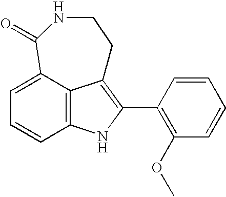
C12=C3C(=CC=C1)C(=O)NCCC3=C(C1=C(OC)C=CC=C1)N2
